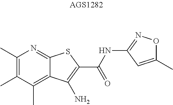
C1(C)=C(C)C(C)=C2C(=N1)SC(C(NC1=NOC(C)=C1)=O)=C2N
